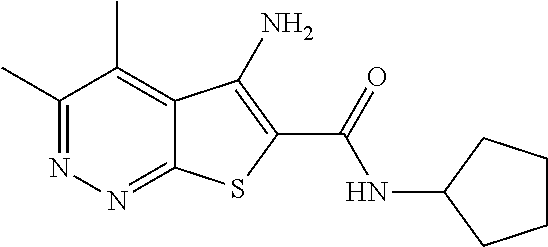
C1(C)=NN=C2C(=C1C)C(N)=C(C(=O)NC1CCCC1)S2
